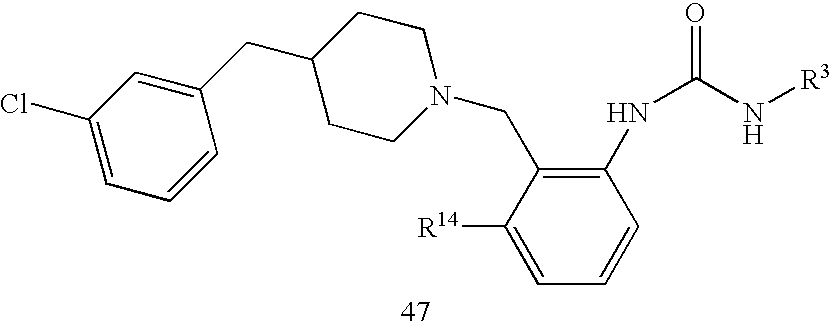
C1(Cl)=CC=CC(CC2CCN(CC3=C(NC(=O)N[R3])C=CC=C3[R14])CC2)=C1
